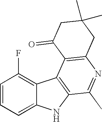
C1=CC=C2C(=C1F)C1=C(N2)C(C)=NC2=C1C(=O)CC(C)(C)C2
